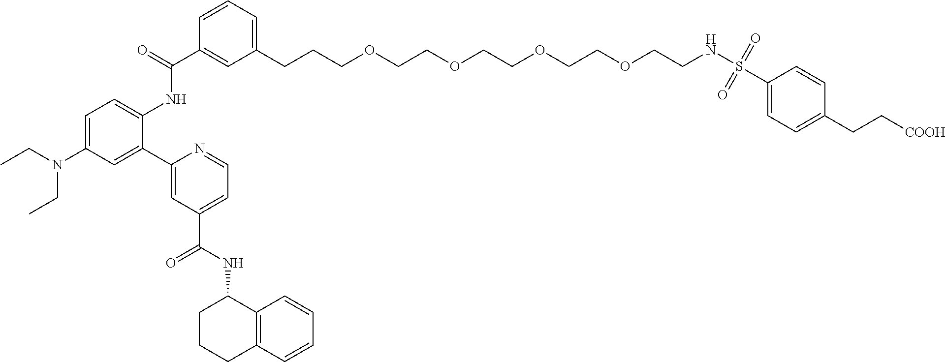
C1(CCCOCCOCCOCCOCCNS(=O)(=O)C2=CC=C(CC[COOH])C=C2)=CC=CC(C(=O)NC2=CC=C(N(CC)CC)C=C2C2=CC(C(NC3CCCC4=C3C=CC=C4)=O)=CC=N2)=C1
